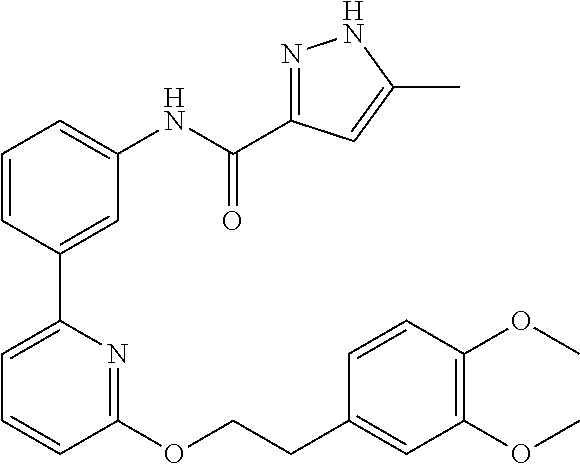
C1=CC(C2=CC=CC(OCCC3=CC(OC)=C(OC)C=C3)=N2)=CC(NC(C2=NNC(C)=C2)=O)=C1
